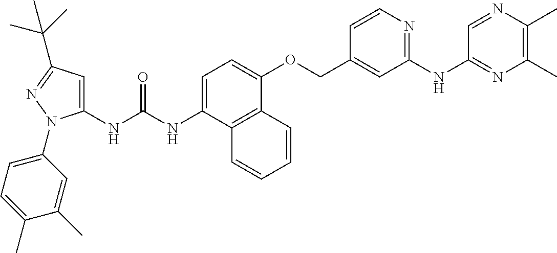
N(C(NC1=CC(C(C)(C)C)=NN1C1=CC=C(C)C(C)=C1)=O)C1=CC=C(OCC2=CC(NC3=NC(C)=C(C)N=C3)=NC=C2)C2=C1C=CC=C2
